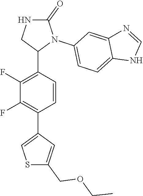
C1(F)=C(C2N(C3=CC=C4C(=C3)N=CN4)C(=O)NC2)C=CC(C2=CSC(COCC)=C2)=C1F
